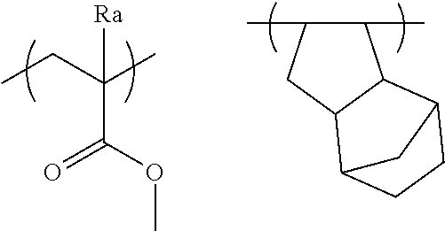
[Ra]C(C)(CC)C(=O)OC.C1(C)C(C)CC2C1C1CCC2C1
